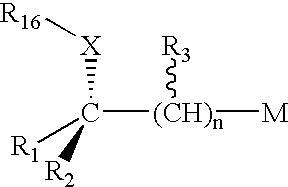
C([(CH)n]([M])[R3])([R1])([R2])[X][R16]
